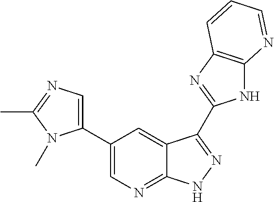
C1(C2=CN=C(C)N2C)=CN=C2C(=C1)C(C1=NC3=C(N1)N=CC=C3)=NN2
